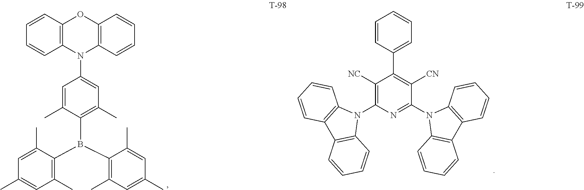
C1=C(C)C(B(C2=C(C)C=C(C)C=C2C)C2=C(C)C=C(C)C=C2C)=C(C)C=C1N1C2=C(OC3=C1C=CC=C3)C=CC=C2.C1([NC])=C(N2C3=C(C4=C2C=CC=C4)C=CC=C3)N=C(N2C3=C(C4=C2C=CC=C4)C=CC=C3)C([CN])=C1C1=CC=CC=C1
